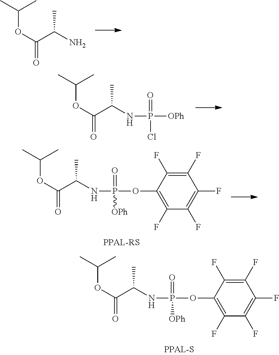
O(C(C(NP(OC1=C(F)C(F)=C(F)C(F)=C1F)(=O)[OPh])C)=O)C(C)C.O(C(C(N)C)=O)C(C)C.O(C(C(NP([OPh])(=O)Cl)C)=O)C(C)C.O(C(C(NP(OC1=C(F)C(F)=C(F)C(F)=C1F)(=O)[OPh])C)=O)C(C)C
